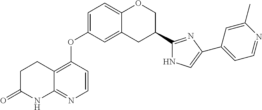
C1C(=O)NC2=NC=CC(OC3=CC=C4C(=C3)CC(C3=NC(C5=CC=NC(C)=C5)=CN3)CO4)=C2C1
